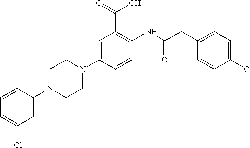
C1=C(C)C(N2CCN(C3=CC(C(=O)O)=C(NC(CC4=CC=C(OC)C=C4)=O)C=C3)CC2)=CC(Cl)=C1
